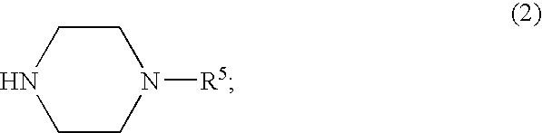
C1CN([R5])CCN1
